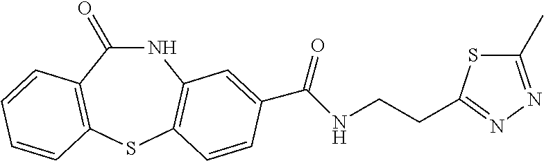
C1(=O)NC2=C(SC3=C1C=CC=C3)C=CC(C(NCCC1=NN=C(C)S1)=O)=C2
